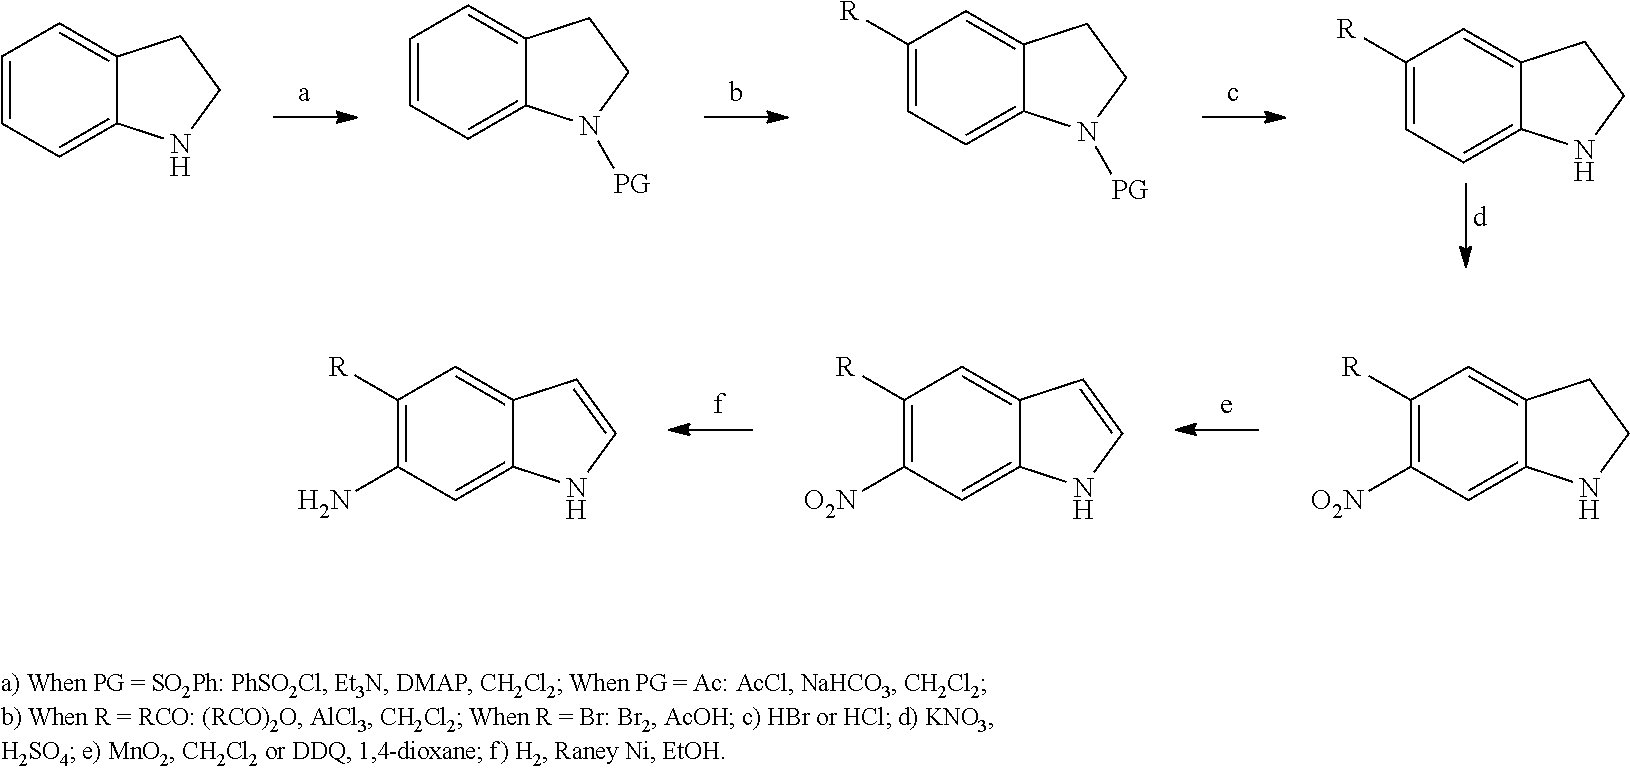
C1=CC=C2C(=C1)CCN2.C1=CC=C2C(=C1)CCN2[PG].C1([R])=CC=C2C(=C1)CCN2[PG].C1([R])=CC=C2C(=C1)CCN2.C1([R])=C(N)C=C2C(=C1)C=CN2.C1([R])=C([O2N])C=C2C(=C1)C=CN2.C1([R])=C([O2N])C=C2C(=C1)CCN2
